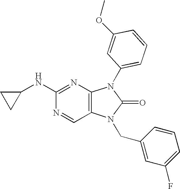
C12=C(N=C(NC3CC3)N=C1)N(C1=CC=CC(OC)=C1)C(=O)N2CC1=CC(F)=CC=C1
